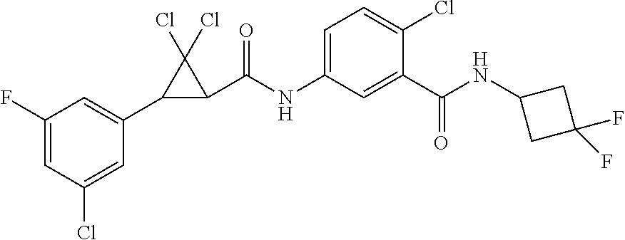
C1(F)=CC(Cl)=CC(C2C(C(NC3=CC=C(Cl)C(C(NC4CC(F)(F)C4)=O)=C3)=O)C2(Cl)Cl)=C1
